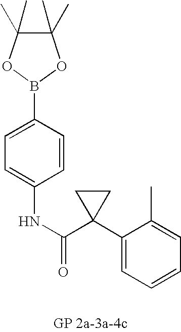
C1(C)(C)C(C)(C)OB(C2=CC=C(NC(=O)C3(C4=CC=CC=C4C)CC3)C=C2)O1
